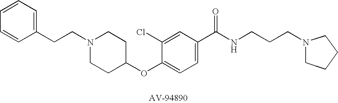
C(CN1CCC(OC2=CC=C(C(NCCCN3CCCC3)=O)C=C2Cl)CC1)C1=CC=CC=C1
